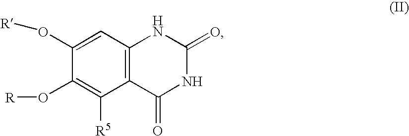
C1(O[R])=CC2=C(C([R5])=C1O[R])C(=O)NC(=O)N2
